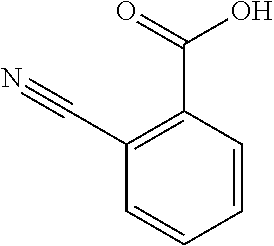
C1=CC=CC(C(=O)O)=C1C#N
